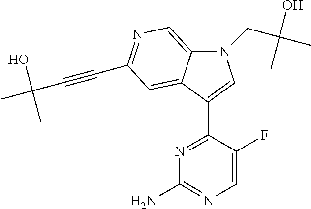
N1(CC(O)(C)C)C2=CN=C(C#CC(C)(O)C)C=C2C(C2=NC(N)=NC=C2F)=C1
